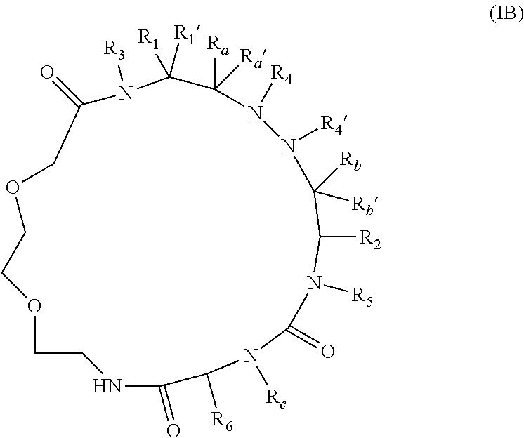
C1([Rb])([Rb])C([R2])N([R5])C(=O)N([Rc])C([R6])C(=O)NCCOCCOCC(=O)N([R3])C([R1])([R1])C([Ra])([Ra])N([R4])N1[R4]
